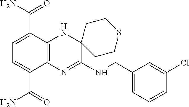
C1(CNC2=NC3=C(NC24CCSCC4)C(C(N)=O)=CC=C3C(=O)N)=CC=CC(Cl)=C1
